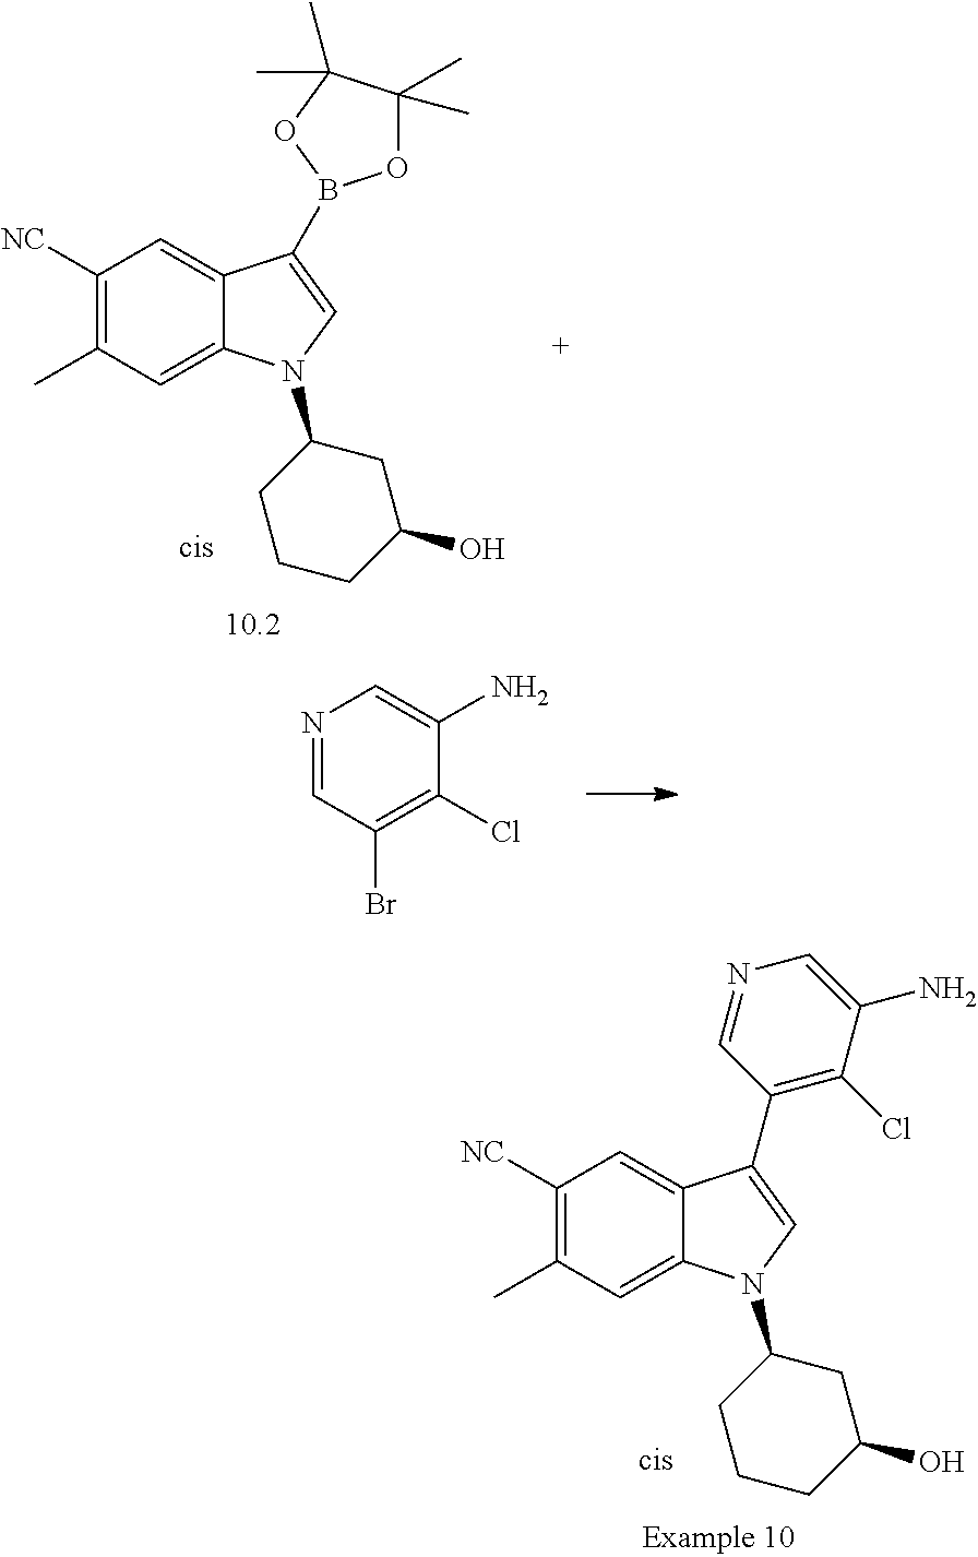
N1=CC(Br)=C(Cl)C(N)=C1.C1([NC])=C(C)C=C2C(=C1)C(C1=C(Cl)C(N)=CN=C1)=CN2C1CCCC(O)C1.C1([NC])=C(C)C=C2C(=C1)C(B1OC(C)(C)C(C)(C)O1)=CN2C1CCCC(O)C1
